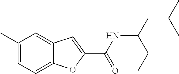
C1(C)=CC=C2C(=C1)C=C(C(NC(CC)CC(C)C)=O)O2
